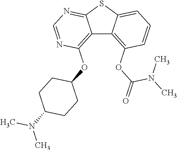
C12=C(OC3CCC(N(C)C)CC3)N=CN=C1SC1=CC=CC(OC(N(C)C)=O)=C21
